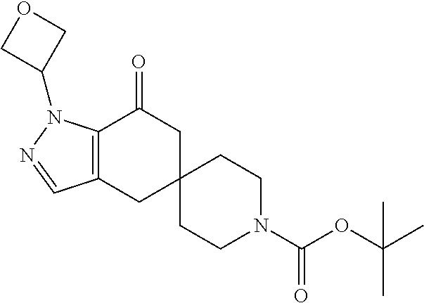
C12=C(CC3(CC1=O)CCN(C(OC(C)(C)C)=O)CC3)C=NN2C1COC1
